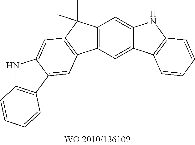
C12=C(C=C3C(=C1)NC1=C3C=CC=C1)C1=C(C2(C)C)C=C2C(=C1)C1=C(N2)C=CC=C1
